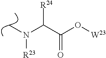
CN(C(C(O[W23])=O)[R24])[R23]
